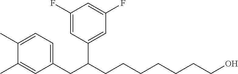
C1=C(C)C(C)=CC=C1CC(CCCCCCCO)C1=CC(F)=CC(F)=C1
